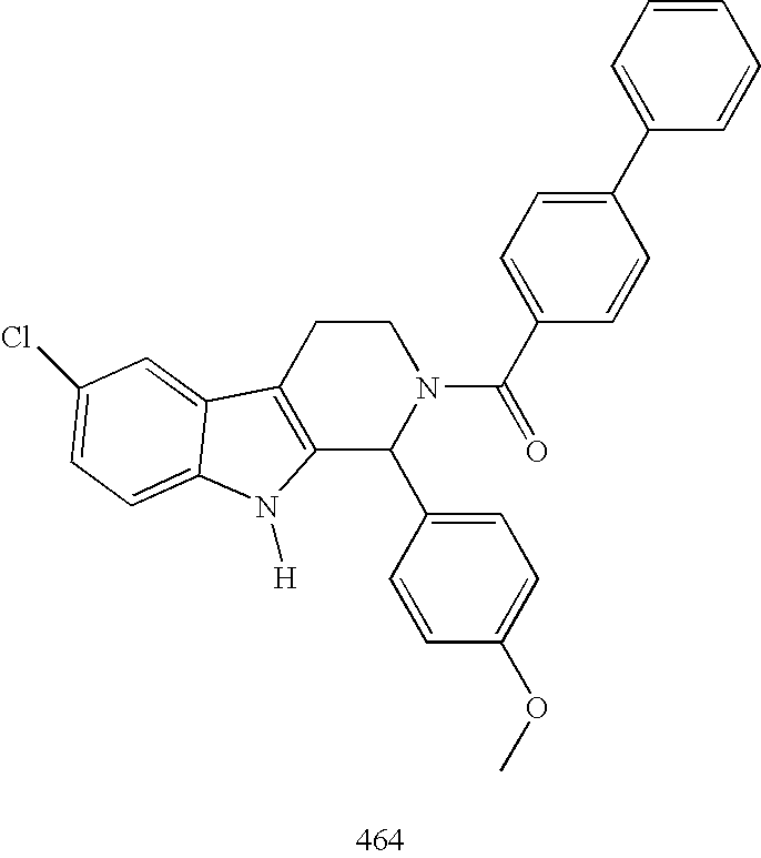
C12=C(CCN(C(C3=CC=C(C4=CC=CC=C4)C=C3)=O)C1C1=CC=C(OC)C=C1)C1=CC(Cl)=CC=C1N2[H]
